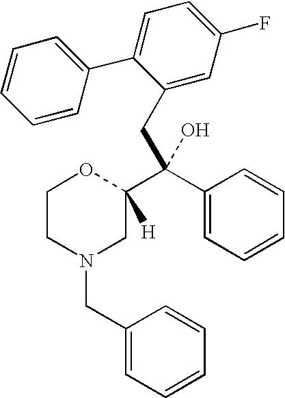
C1CN(CC2=CC=CC=C2)CC(C(C2=CC=CC=C2)(O)CC2=CC(F)=CC=C2C2=CC=CC=C2)([H])O1
